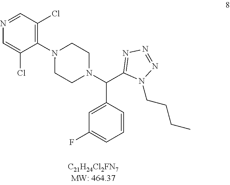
N1=CC(Cl)=C(N2CCN(C(C3=NN=NN3CCCC)C3=CC(F)=CC=C3)CC2)C(Cl)=C1
